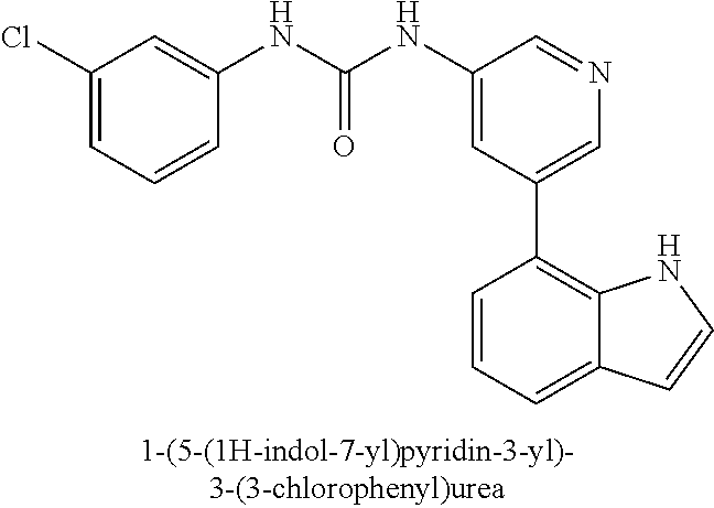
C1(NC(NC2=CC(Cl)=CC=C2)=O)=CC(C2=C3C(=CC=C2)C=CN3)=CN=C1
